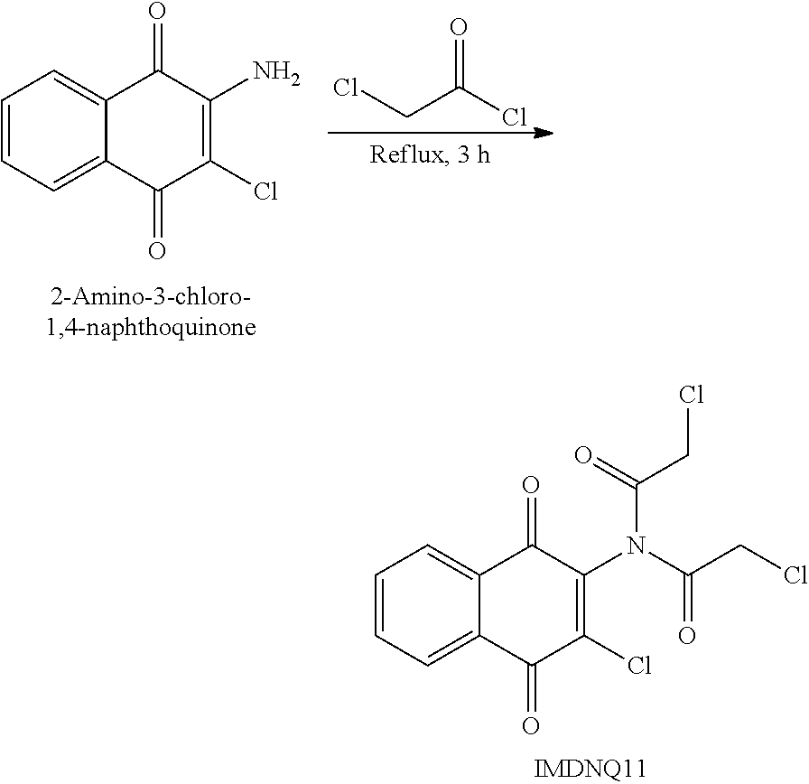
C12=CC=CC=C1C(=O)C(N(C(CCl)=O)C(CCl)=O)=C(Cl)C2=O.C12=CC=CC=C1C(=O)C(N)=C(Cl)C2=O.O=C(Cl)CCl
